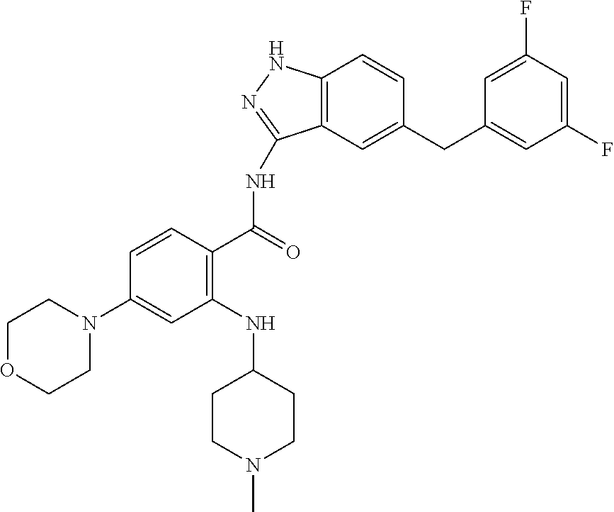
C1(N2CCOCC2)=CC(NC2CCN(C)CC2)=C(C(NC2=NNC3=C2C=C(CC2=CC(F)=CC(F)=C2)C=C3)=O)C=C1
